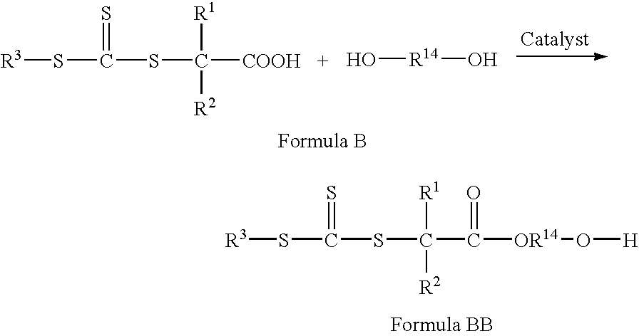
[R3]SC(SC([COOH])([R1])[R2])=S.O[R14]O.[R3]SC(SC(C([OR14]O[H])=O)([R1])[R2])=S
